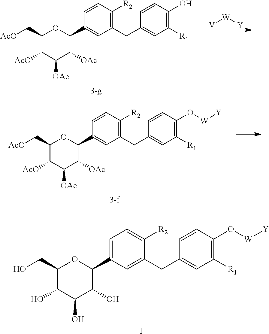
[V][W][Y].C1(C[AcO])C([AcO])C([OAc])C([OAc])C(C2=CC(CC3=CC([R1])=C(O)C=C3)=C([R2])C=C2)O1.C1(C[AcO])C([AcO])C([OAc])C([OAc])C(C2=CC(CC3=CC([R1])=C(O[W][Y])C=C3)=C([R2])C=C2)O1.C1(CO)C(O)C(O)C(O)C(C2=CC=C([R2])C(CC3=CC([R1])=C(O[W][Y])C=C3)=C2)O1.I
